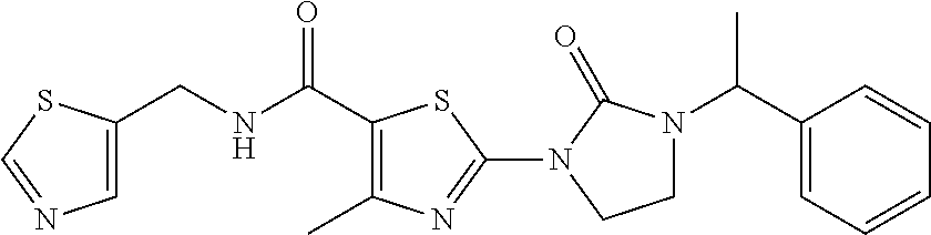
C(NC(=O)C1=C(C)N=C(N2C(=O)N(C(C)C3=CC=CC=C3)CC2)S1)C1=CN=CS1
